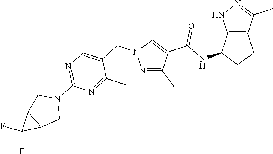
N1=C(C)C(C(NC2CCC3=C2NN=C3C)=O)=CN1CC1=CN=C(N2CC3C(C2)C3(F)F)N=C1C
